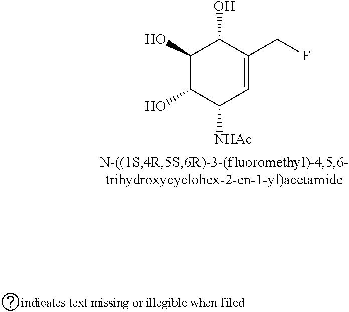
C1(O)C(O)C([NHAc])C=C(CF)C1O
